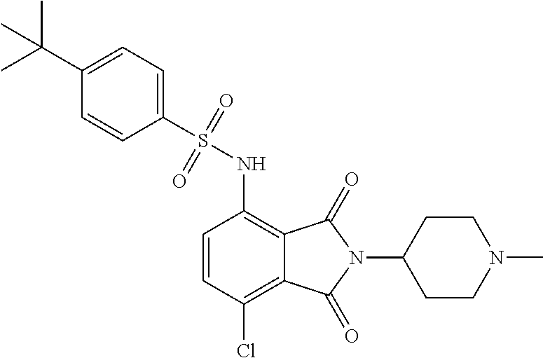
C1(S(NC2=C3C(=C(Cl)C=C2)C(=O)N(C2CCN(C)CC2)C3=O)(=O)=O)=CC=C(C(C)(C)C)C=C1
